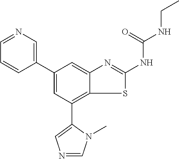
C1(C2=CC(C3=CN=CN3C)=C3C(=C2)N=C(NC(NCC)=O)S3)=CN=CC=C1
